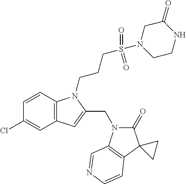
C1=CC2=C(C=C1Cl)C=C(CN1C(=O)C3(C4=C1C=NC=C4)CC3)N2CCCS(N1CCNC(=O)C1)(=O)=O
